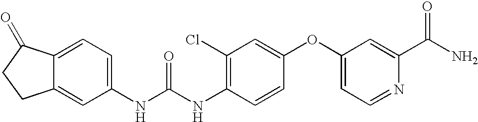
C12=CC(NC(NC3=C(Cl)C=C(OC4=CC=NC(C(=O)N)=C4)C=C3)=O)=CC=C1C(=O)CC2
